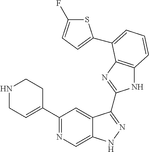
C1(C2=NC=C3C(=C2)C(C2=NC4=C(N2)C=CC=C4C2=CC=C(F)S2)=NN3)=CCNCC1
